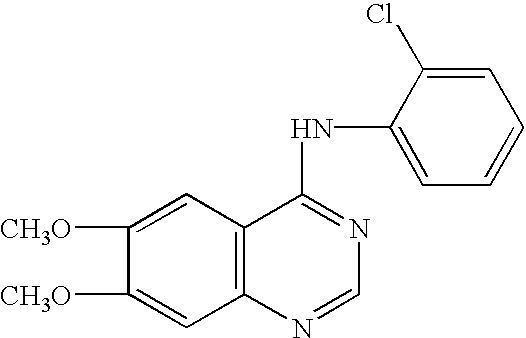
C1([CH3O])=CC2=C(C=C1[CH3O])C(NC1=CC=CC=C1Cl)=NC=N2
